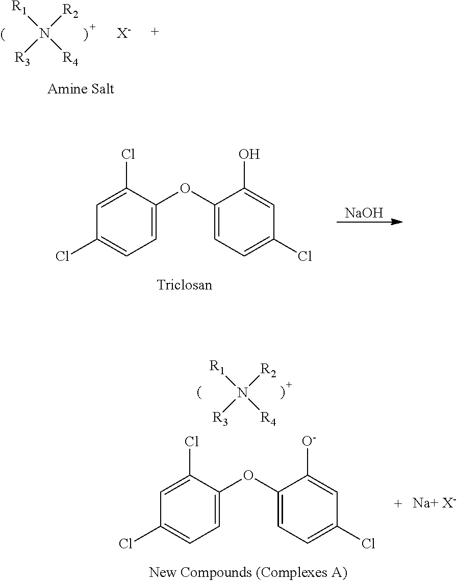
C1=C(Cl)C(OC2=CC=C(Cl)C=C2O)=CC=C1Cl.[NaOH].N([R2])([R3])([R4])[R1].[X-].C1=C(Cl)C(OC2=CC=C(Cl)C=C2[O-])=CC=C1Cl.N([R2])([R3])([R4])[R1].[Na+ X-]
